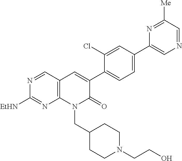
N1=CC2=C(N=C1[EtHN])N(CC1CCN(CCO)CC1)C(=O)C(C1=CC=C(C3=CN=CC([Me])=N3)C=C1Cl)=C2
